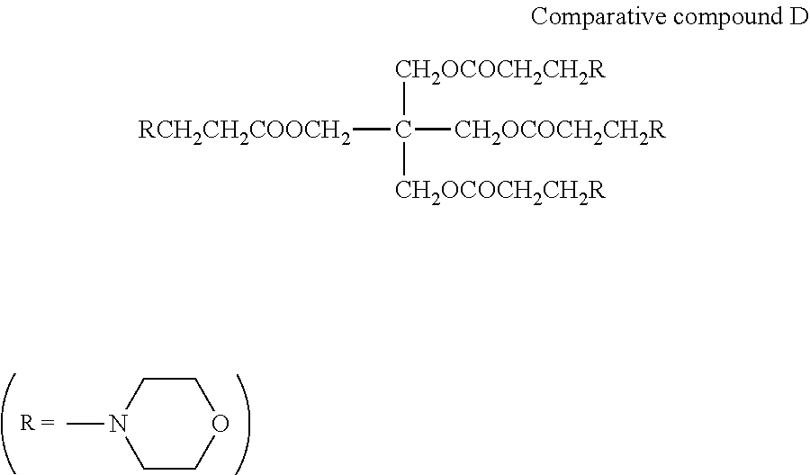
CN1CCOCC1.[RCH2CH2COOCH2]C([CH2OCOCH2CH2R])([CH2OCOCH2CH2R])[CH2OCOCH2CH2R]
